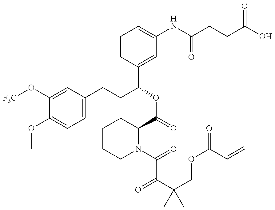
C1(O[F3C])=CC(CCC(OC(=O)C2CCCCN2C(=O)C(C(COC(=O)C=C)(C)C)=O)C2=CC(NC(CCC(=O)O)=O)=CC=C2)=CC=C1OC
